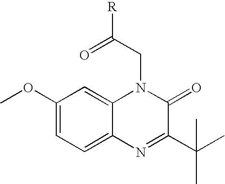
C1(OC)=CC=C2C(=C1)N(CC([R])=O)C(=O)C(C(C)(C)C)=N2
